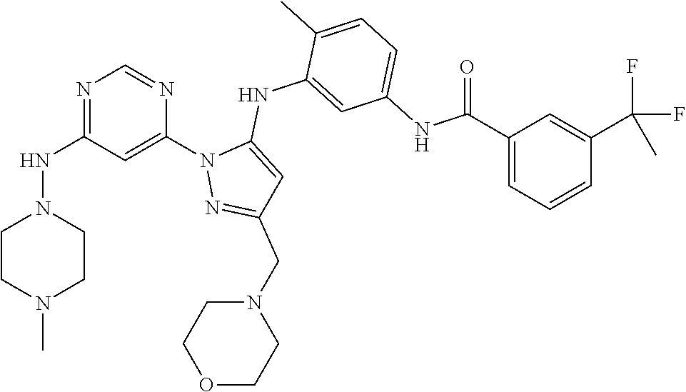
N1=C(NN2CCN(C)CC2)C=C(N2N=C(CN3CCOCC3)C=C2NC2=CC(NC(C3=CC=CC(C(F)(C)F)=C3)=O)=CC=C2C)N=C1
